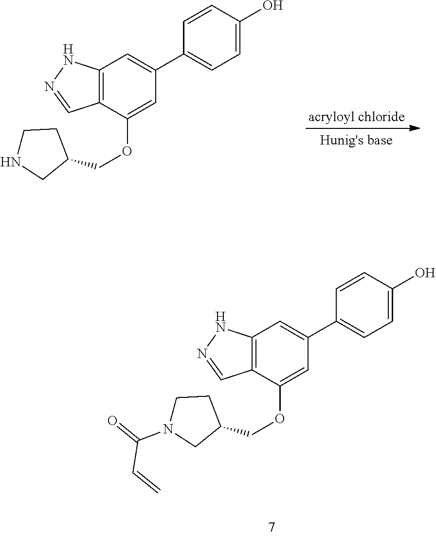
[acryloyl chloride].C12=C(C(OCC3CNCC3)=CC(C3=CC=C(O)C=C3)=C1)C=NN2.C(=O)(C=C)N1CCC(COC2=CC(C3=CC=C(O)C=C3)=CC3=C2C=NN3)C1
